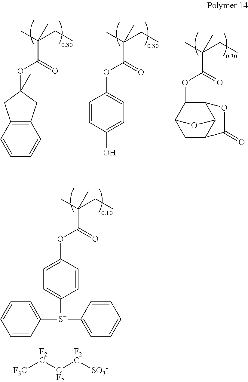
C1(OC(C(C)(CC)C)=O)C2CC3C(C1OC3=O)O2.C12=C(C=CC=C1)CC(OC(C(C)(CC)C)=O)(C)C2.C1(OC(C(C)(CC)C)=O)=CC=C(O)C=C1.C1(OC(C(C)(CC)C)=O)=CC=C([S+](C2=CC=CC=C2)C2=CC=CC=C2)C=C1.[F3C][F2C][CF2][F2C][SO3-]
